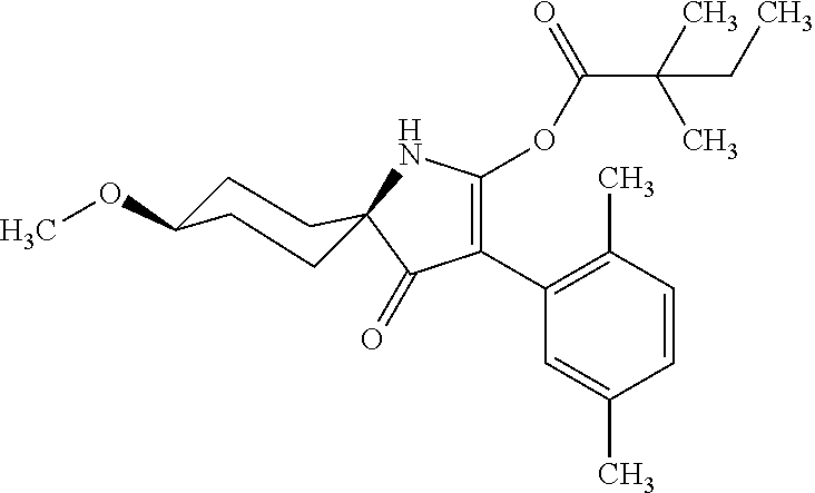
C1C(OC)CCC2(C1)NC(OC(C(C)(C)CC)=O)=C(C1=C(C)C=CC(C)=C1)C2=O
